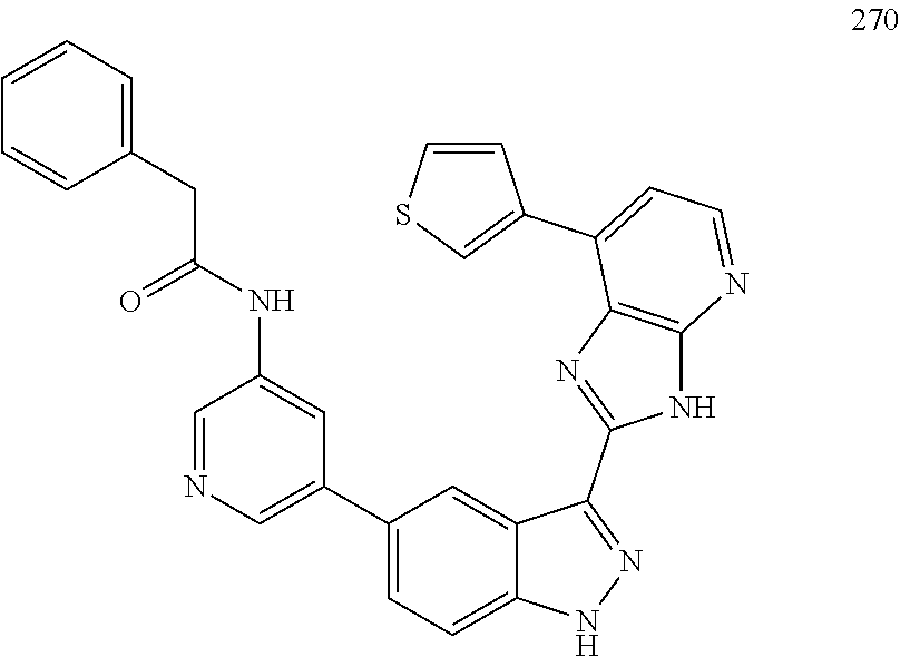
C1(NC(CC2=CC=CC=C2)=O)=CC(C2=CC=C3C(=C2)C(C2=NC4=C(N2)N=CC=C4C2=CSC=C2)=NN3)=CN=C1
